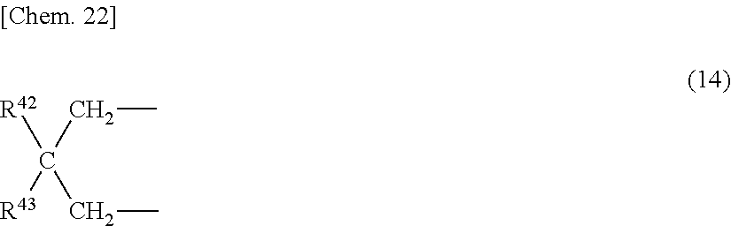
C(C)C([R42])([R43])CC
